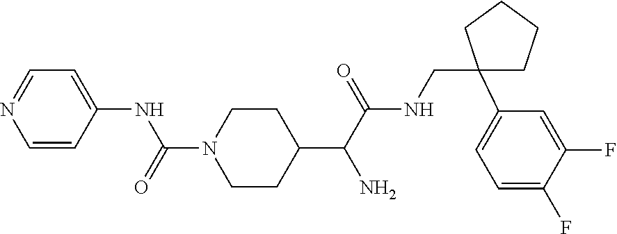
C1=CC(NC(N2CCC(C(C(NCC3(C4=CC=C(F)C(F)=C4)CCCC3)=O)N)CC2)=O)=CC=N1
